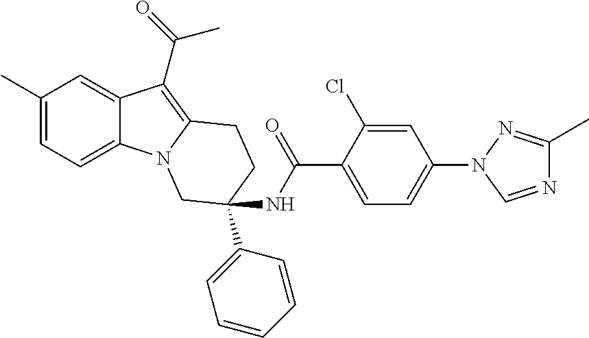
C1(C)=CC=C2C(=C1)C(C(=O)C)=C1N2CC(NC(C2=CC=C(N3C=NC(C)=N3)C=C2Cl)=O)(C2=CC=CC=C2)CC1
